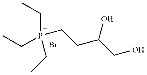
[P+](CCC(CO)O)(CC)(CC)CC.[Br-]
